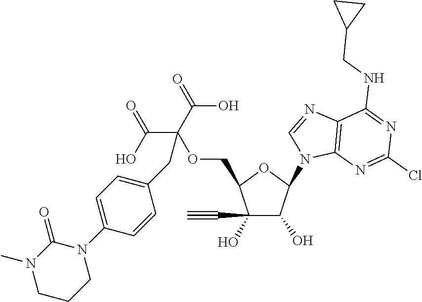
C1(C#C)(O)C(O)C(N2C3=C(N=C2)C(NCC2CC2)=NC(Cl)=N3)OC1COC(C(O)=O)(C(O)=O)CC1=CC=C(N2CCCN(C)C2=O)C=C1
